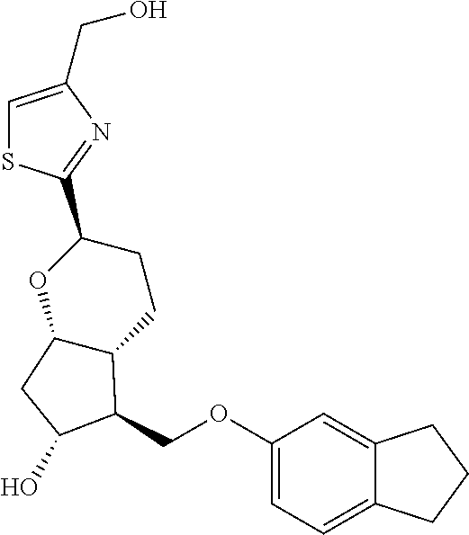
C1=C(CO)N=C(C2CCC3C(O2)CC(O)C3COC2=CC=C3C(=C2)CCC3)S1
